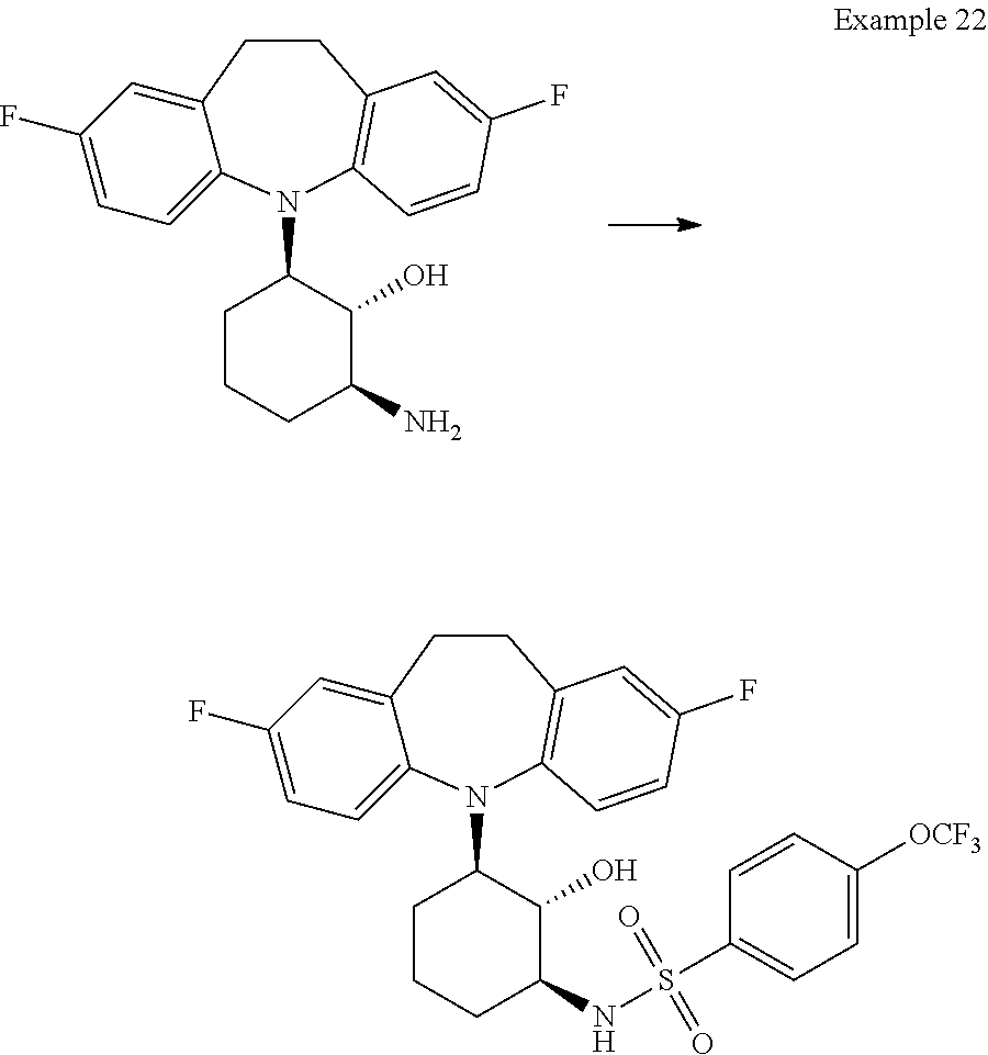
C12=CC(F)=CC=C1N(C1CCCC(N)C1O)C1=C(CC2)C=C(F)C=C1.C12=CC(F)=CC=C1N(C1CCCC(NS(C3=CC=C([OCF3])C=C3)(=O)=O)C1O)C1=C(CC2)C=C(F)C=C1
